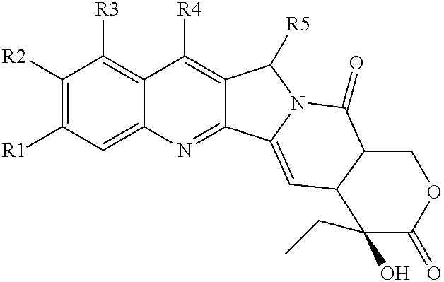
C1([R2])=C([R1])C=C2C(=C1[R3])C([R4])=C1C(=N2)C2=CC3C(C(=O)N2C1[R5])COC(=O)C3(O)CC
